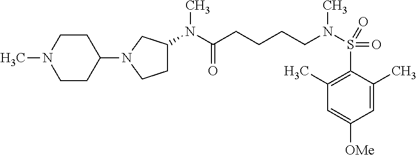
C1(N(C(CCCCN(S(=O)(C2=C(C)C=C([OMe])C=C2C)=O)C)=O)C)CCN(C2CCN(C)CC2)C1
